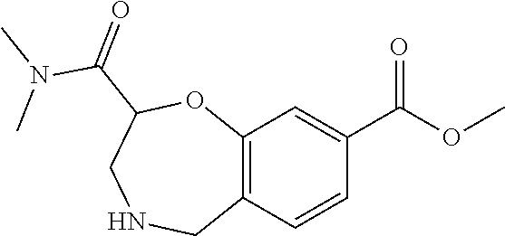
C12=C(C=CC(C(OC)=O)=C1)CNCC(C(=O)N(C)C)O2
